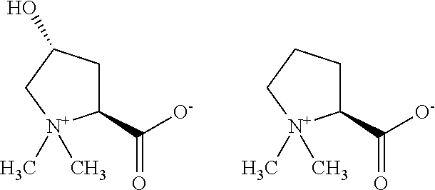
C1(C([O-])=O)CC(O)C[N+]1(C)C.C1(C([O-])=O)CCC[N+]1(C)C
